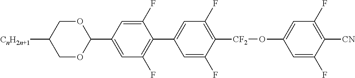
C1=C(C2OCC([CnH2n+1])CO2)C=C(F)C(C2=CC(F)=C([CF2]OC3=CC(F)=C([CN])C(F)=C3)C(F)=C2)=C1F
